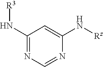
C1(N[R3])=NC=NC(N[Rz])=C1
